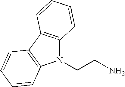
N1(CCN)C2=C(C3=C1C=CC=C3)C=CC=C2
